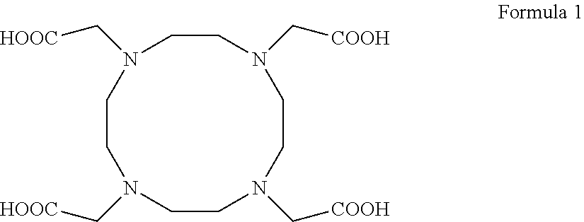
N1(C[COOH])CCN(C[HOOC])CCN(C[HOOC])CCN(C[COOH])CC1
